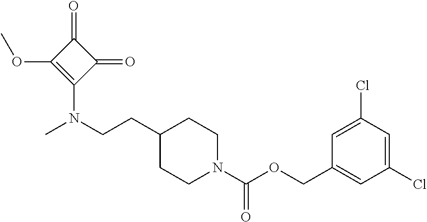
C1=C(Cl)C=C(Cl)C=C1COC(N1CCC(CCN(C)C2=C(OC)C(=O)C2=O)CC1)=O
